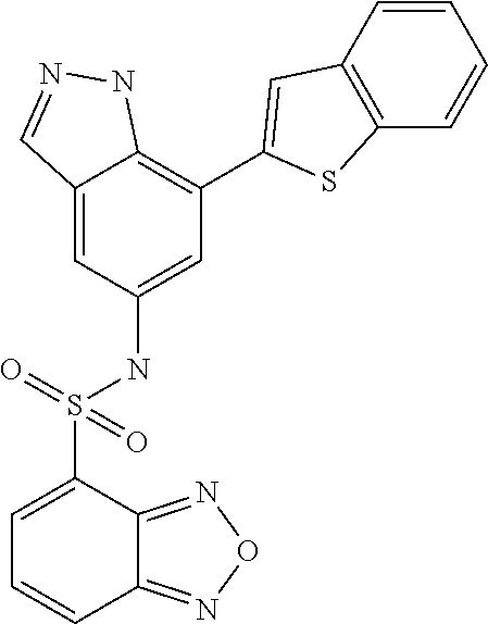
C12=CC(NS(C3=CC=CC4=NON=C34)(=O)=O)=CC(C3=CC4=C(S3)C=CC=C4)=C1NN=C2
